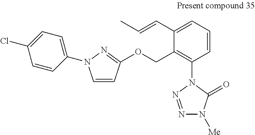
C1=CC=C(C=CC)C(COC2=NN(C3=CC=C(Cl)C=C3)C=C2)=C1N1N=NN([Me])C1=O
